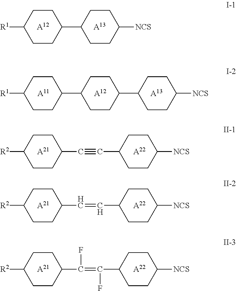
[R1]C1CCC(C2CCC([NCS])CC2)CC1.[A12].[A13].[R2]C1CCC(C#CC2CCC([NCS])CC2)CC1.[A21].[A22].[R2]C1CCC(C=CC2CCC([NCS])CC2)CC1.[A21].[A22].[R2]C1CCC(C(=C(C2CCC([NCS])CC2)F)F)CC1.[A21].[A22].[R1]C1CCC(C2CCC(C3CCC([NCS])CC3)CC2)CC1.[A11].[A12].[A13]
